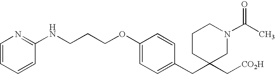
C1=C(CC2(C[CO2H])CN(C(C)=O)CCC2)C=CC(OCCCNC2=NC=CC=C2)=C1
